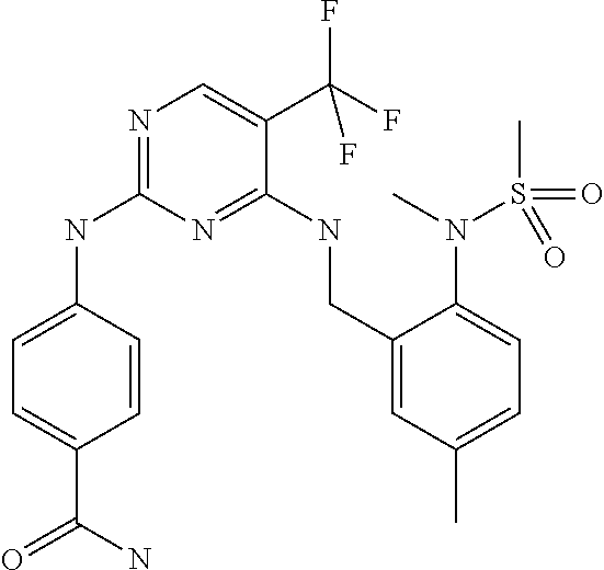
C1=CC(NC2=NC=C(C(F)(F)F)C(NCC3=CC(C)=CC=C3N(S(C)(=O)=O)C)=N2)=CC=C1C(N)=O
